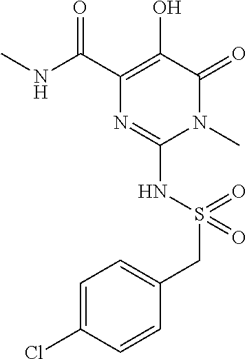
N1(C)C(=O)C(O)=C(C(NC)=O)N=C1NS(CC1=CC=C(Cl)C=C1)(=O)=O
